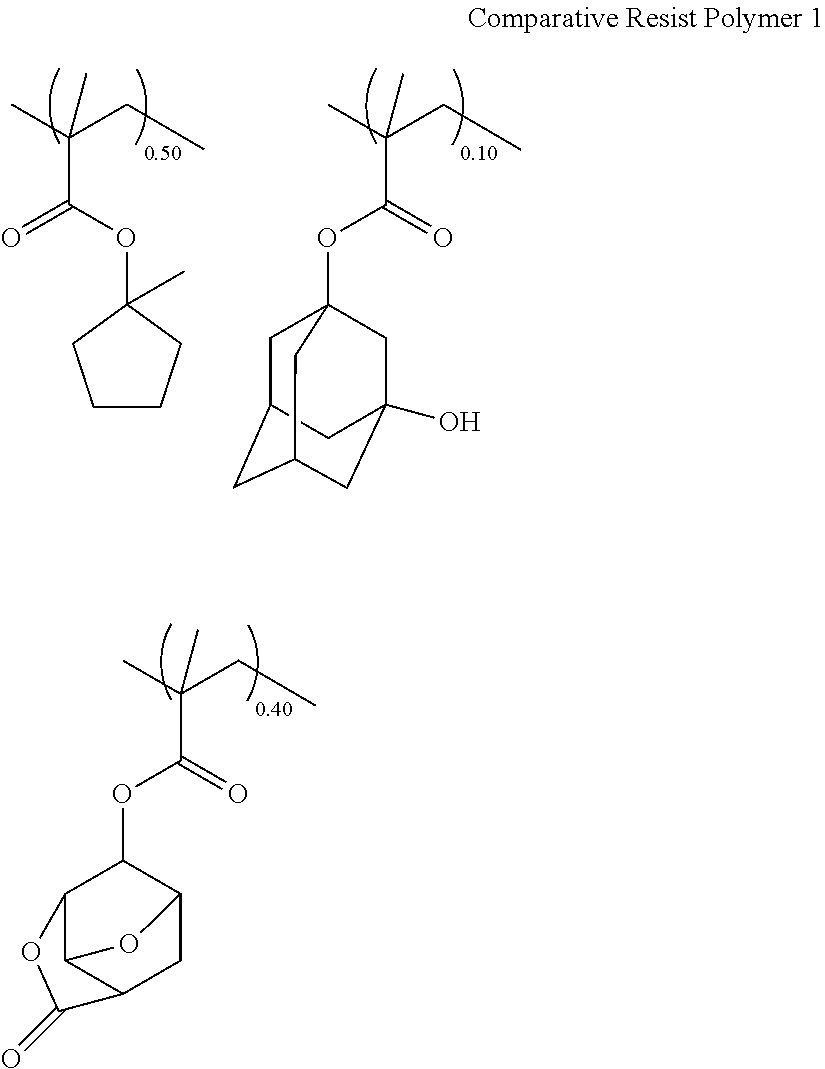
O=C(OC1C2C3C(CC1O3)C(=O)O2)C(C)(CC)C.O=C(OC12CC3CC(CC(O)(C1)C3)C2)C(C)(CC)C.O(C(=O)C(C)(CC)C)C1(C)CCCC1
